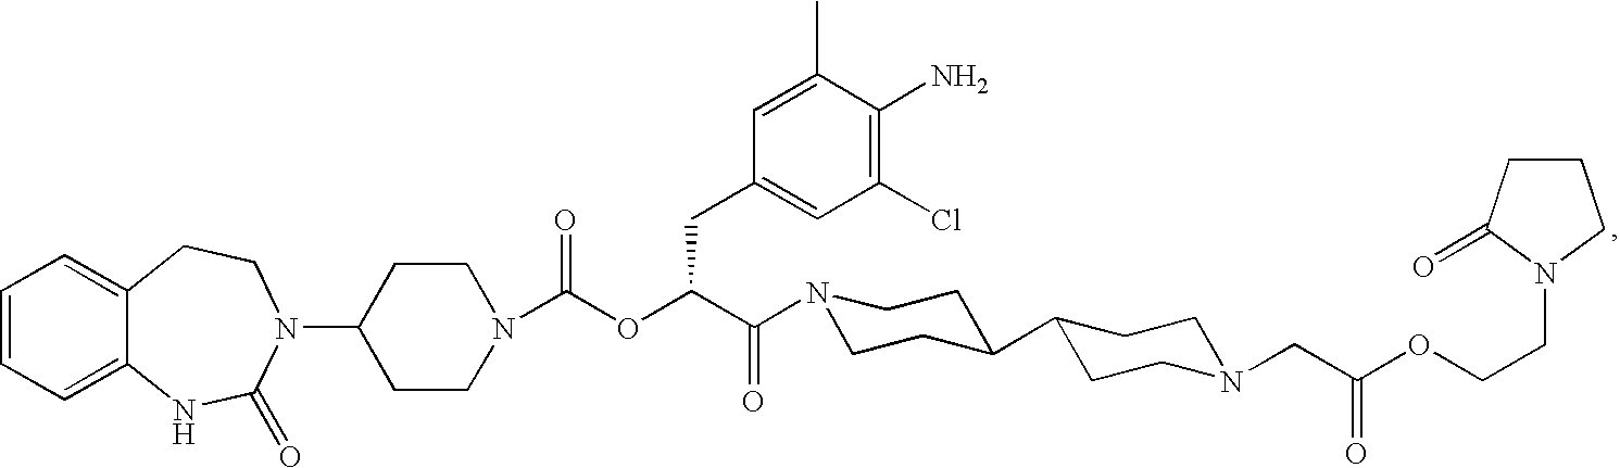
C1=CC=C2C(=C1)CCN(C1CCN(C(OC(C(=O)N3CCC(C4CCN(CC(OCCN5C(=O)CCC5)=O)CC4)CC3)CC3=CC(Cl)=C(N)C(C)=C3)=O)CC1)C(=O)N2
